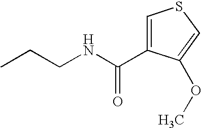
C(NCCC)(=O)C1=CSC=C1OC
